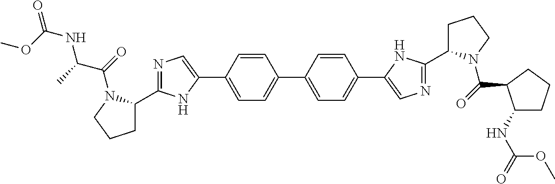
C1=CC(C2=CC=C(C3=CN=C(C4CCCN4C(=O)C4C(NC(=O)OC)CCC4)N3)C=C2)=CC=C1C1=CN=C(C2CCCN2C(C(NC(=O)OC)C)=O)N1
